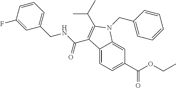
C12=CC=C(C(OCC)=O)C=C1N(CC1=CC=CC=C1)C(C(C)C)=C2C(NCC1=CC=CC(F)=C1)=O
